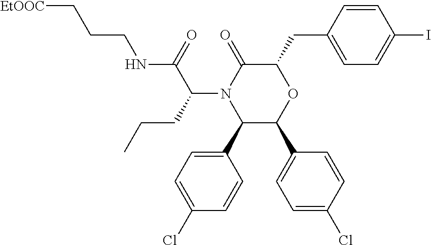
C1(C2=CC=C(Cl)C=C2)C(C2=CC=C(Cl)C=C2)OC(CC2=CC=C(I)C=C2)C(=O)N1C(CCC)C(NCCC[EtOOC])=O
